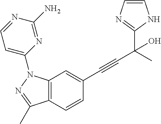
C12=C(C=CC(C#CC(C3=NC=CN3)(C)O)=C1)C(C)=NN2C1=CC=NC(N)=N1
